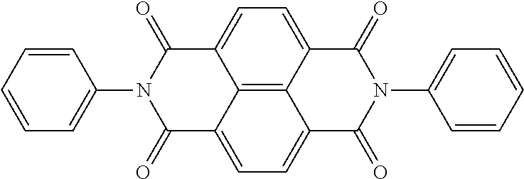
C1=CC(N2C(=O)C3=CC=C4C5=C3C(=CC=C5C(=O)N(C3=CC=CC=C3)C4=O)C2=O)=CC=C1
